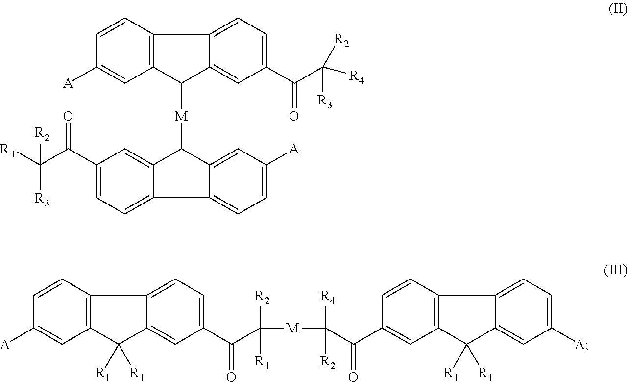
C12=C(C=CC([A])=C1)C1=CC=C(C(C([R2])([R4])[R3])=O)C=C1C2[M]C1C2=CC(C(C([R4])([R3])[R2])=O)=CC=C2C2=CC=C([A])C=C12.C12=C(C=CC([A])=C1)C1=CC=C(C(C([R2])([M]C(C(=O)C3=CC4=C(C=C3)C3=CC=C([A])C=C3C4([R1])[R1])([R4])[R2])[R4])=O)C=C1C2([R1])[R1]
